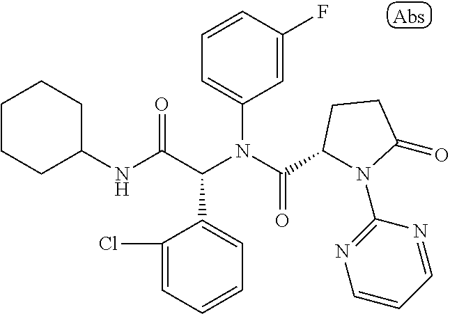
C1=CC(F)=CC(N(C(C2N(C3=NC=CC=N3)C(=O)CC2)=O)C(C(NC2CCCCC2)=O)C2=CC=CC=C2Cl)=C1
